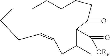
C1CCCCCC(=O)C(C(=O)[OR6])C(C)CC=CCC1
